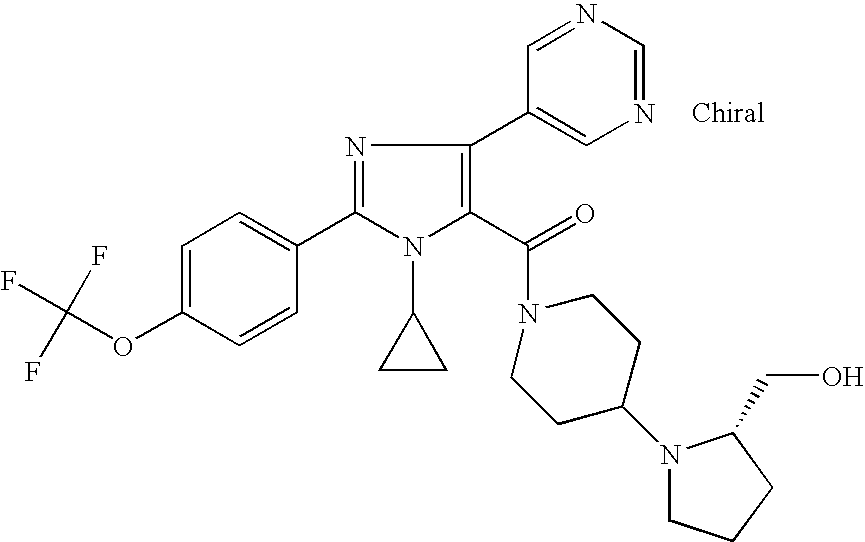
C1=C(OC(F)(F)F)C=CC(C2=NC(C3=CN=CN=C3)=C(C(=O)N3CCC(N4CCCC4CO)CC3)N2C2CC2)=C1
